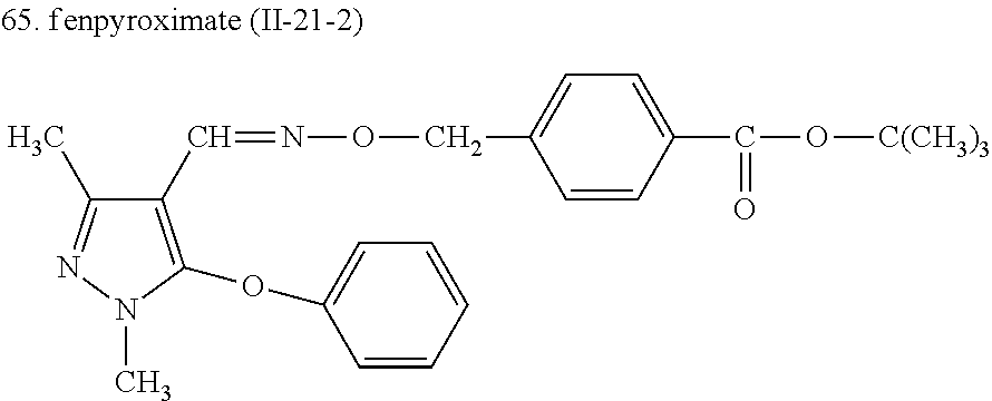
C1(C=NOCC2=CC=C(C(=O)O[C(CH3)3])C=C2)=C(OC2=CC=CC=C2)N(C)N=C1C
